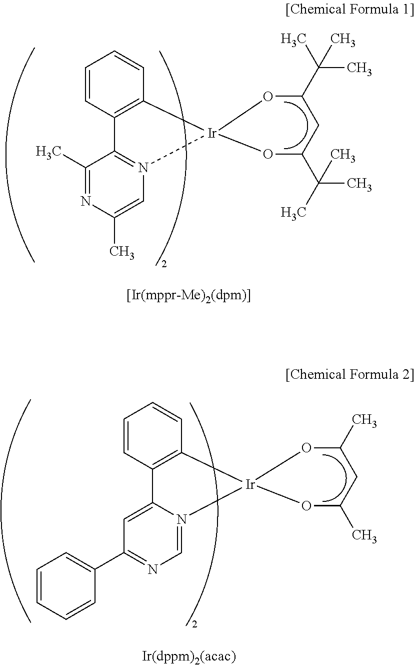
C1=CC2=C(C=C1)[Ir]1(N3=C2C(C)=NC(C)=C3)OC(C(C)(C)C)CC(C(C)(C)C)O1.C1=CC2=C(C=C1)[Ir]1(N3=CN=C(C4=CC=CC=C4)C=C23)OC(C)CC(C)O1
